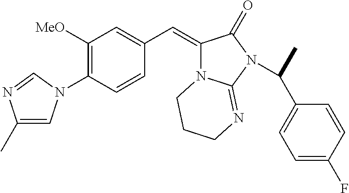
C1([MeO])=C(N2C=C(C)N=C2)C=CC(C=C2N3C(=NCCC3)N(C(C)C3=CC=C(F)C=C3)C2=O)=C1
